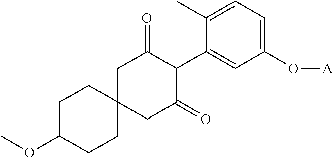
C1C2(CC(=O)C(C3=CC(O[A])=CC=C3C)C1=O)CCC(OC)CC2
